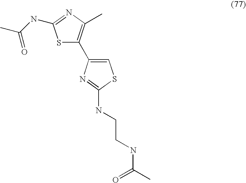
S1C(C2=CSC(NCCNC(C)=O)=N2)=C(C)N=C1NC(C)=O
